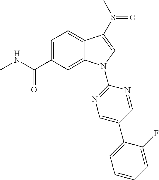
C(C1=CC=C2C(=C1)N(C1=NC=C(C3=CC=CC=C3F)C=N1)C=C2S(C)=O)(=O)NC
